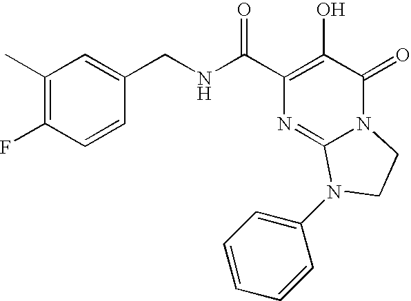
N(C(C1=C(O)C(=O)N2C(=N1)N(C1=CC=CC=C1)CC2)=O)CC1=CC(C)=C(F)C=C1
